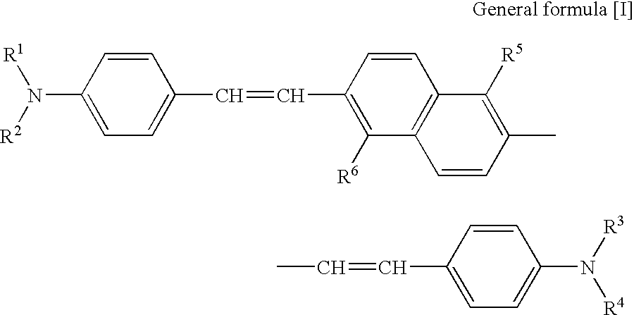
[R1]N(C1=CC=C(C=CC2=C([R6])C3=C(C=C2)C([R5])=C(C)C=C3)C=C1)[R2].C(=CC1=CC=C(N([R3])[R4])C=C1)C
